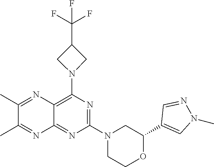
C1(C2=CN(C)N=C2)OCCN(C2=NC(N3CC(C(F)(F)F)C3)=C3C(=N2)N=C(C)C(C)=N3)C1
